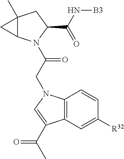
C12(C)C(N(C(CN3C4=C(C=C([R32])C=C4)C(C(C)=O)=C3)=O)C(C(N[B3])=O)C1)C2
